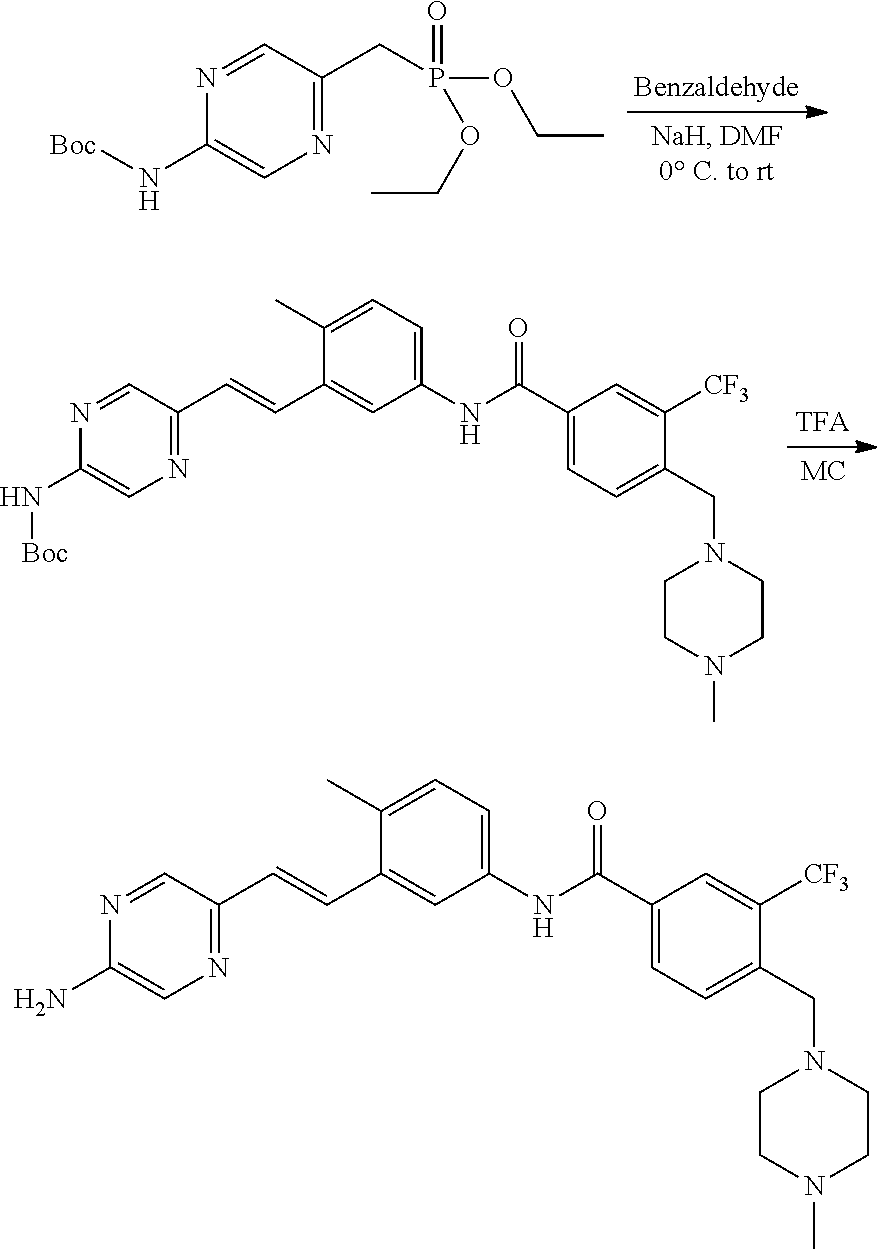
N1=CC(CP(OCC)(OCC)=O)=NC=C1N[Boc].C1(C)=CC=C(NC(C2=CC=C(CN3CCN(C)CC3)C([CF3])=C2)=O)C=C1C=CC1=NC=C(N[Boc])N=C1.C1(C)=CC=C(NC(C2=CC=C(CN3CCN(C)CC3)C([CF3])=C2)=O)C=C1C=CC1=NC=C(N)N=C1
